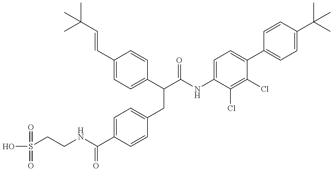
N(C(C1=CC=C(CC(C2=CC=C(C=CC(C)(C)C)C=C2)C(=O)NC2=CC=C(C3=CC=C(C(C)(C)C)C=C3)C(Cl)=C2Cl)C=C1)=O)CCS(O)(=O)=O
